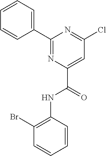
C1=CC=CC(Br)=C1NC(C1=CC(Cl)=NC(C2=CC=CC=C2)=N1)=O
